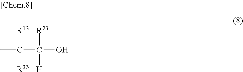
C([R13])([R33])(C)C(O)([R23])[H]
